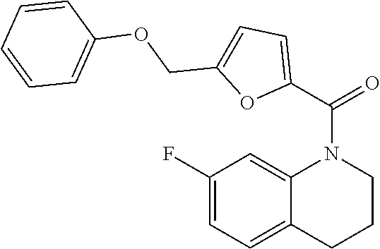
C12=CC(F)=CC=C1CCCN2C(=O)C1=CC=C(COC2=CC=CC=C2)O1
